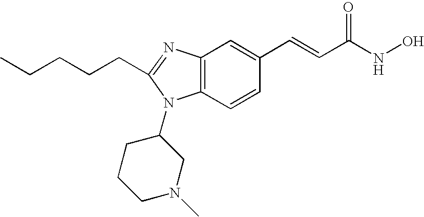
C12=C(C=CC(C=CC(=O)NO)=C1)N(C1CCCN(C)C1)C(CCCCC)=N2
